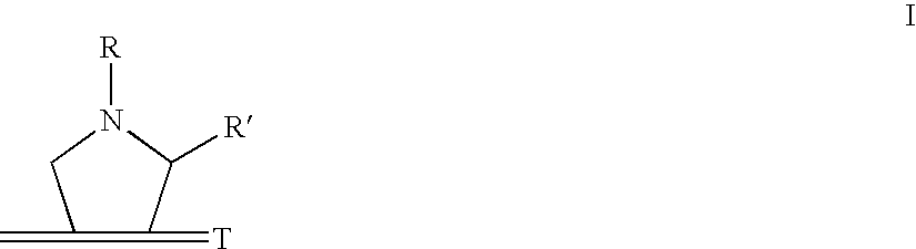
C1(=C)=C(=[T])C([R])N([R])C1
